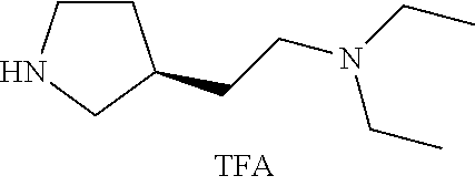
C1CNCC1CCN(CC)CC
